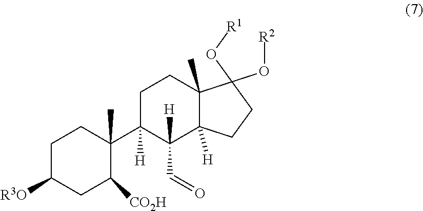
C1C([R3O])CC([CO2H])C(C2([H])C([H])(C=O)C3([H])C(C)(CC2)C(O[R2])(O[R1])CC3)(C)C1
